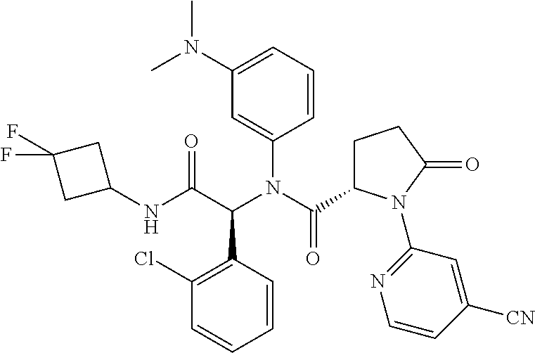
C1(Cl)=C(C(C(NC2CC(F)(F)C2)=O)N(C(C2CCC(=O)N2C2=NC=CC([CN])=C2)=O)C2=CC(N(C)C)=CC=C2)C=CC=C1
